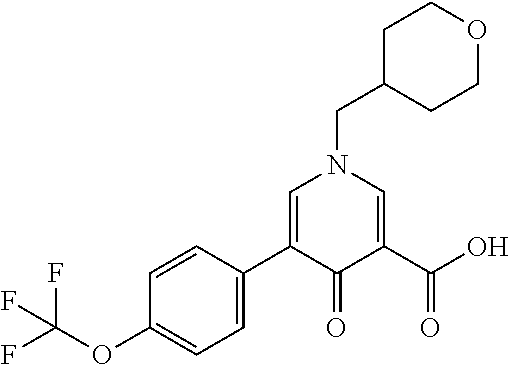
C1=CC(C2=CN(CC3CCOCC3)C=C(C(O)=O)C2=O)=CC=C1OC(F)(F)F
